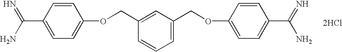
C1=CC(C(N)=N)=CC=C1OCC1=CC(COC2=CC=C(C(=N)N)C=C2)=CC=C1.[2HCl]
